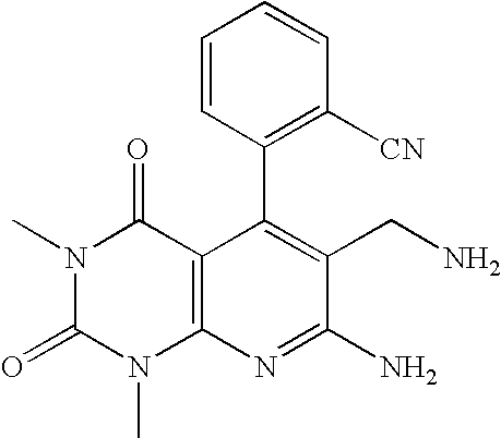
C1(C2=C([CN])C=CC=C2)=C(CN)C(N)=NC2=C1C(=O)N(C)C(=O)N2C
